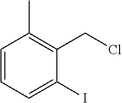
C1=CC=C(I)C(CCl)=C1C
